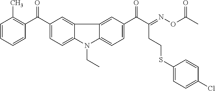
C1=CC=CC(C(C2=CC=C3C(=C2)C2=CC(C(C(=NOC(C)=O)CCSC4=CC=C(Cl)C=C4)=O)=CC=C2N3CC)=O)=C1C
